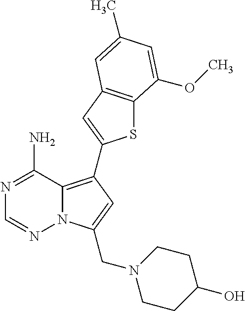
C12=C(C3=CC4=C(S3)C(OC)=CC(C)=C4)C=C(CN3CCC(O)CC3)N1N=CN=C2N
